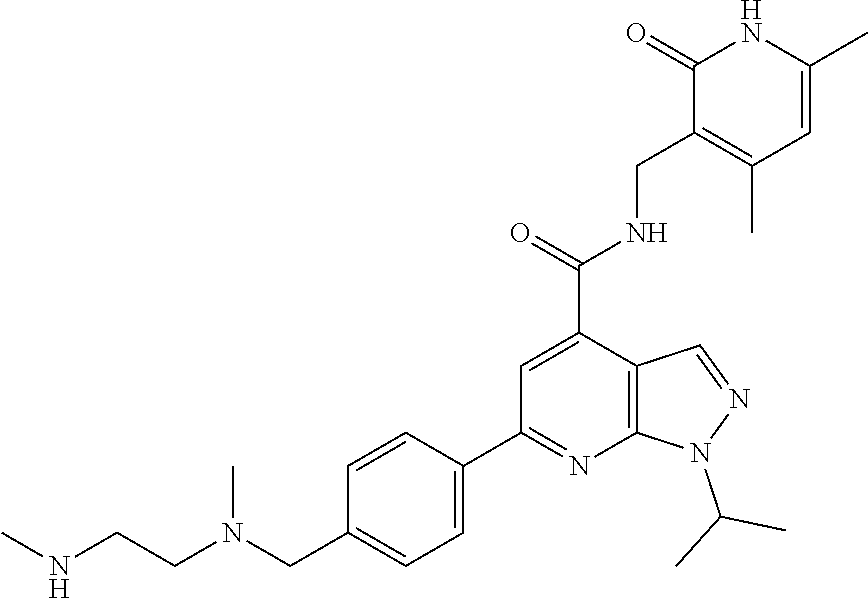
C1=CC(C2=NC3=C(C(C(=O)NCC4=C(C)C=C(C)NC4=O)=C2)C=NN3C(C)C)=CC=C1CN(CCNC)C
